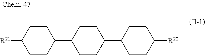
C1CC(C2CCC(C3CCC([R22])CC3)CC2)CCC1[R21]
